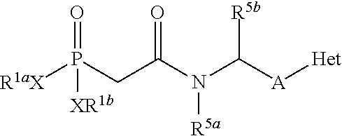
O=P(CC(N(C([A][Het])[R5b])[R5a])=O)([R1aX])[XR1b]
